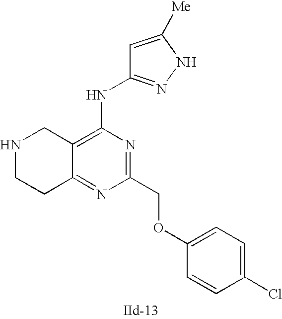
C12=C(NC3=NNC([Me])=C3)N=C(COC3=CC=C(Cl)C=C3)N=C1CCNC2
